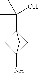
C12(N)CC(C(C)(C)O)(C1)C2
